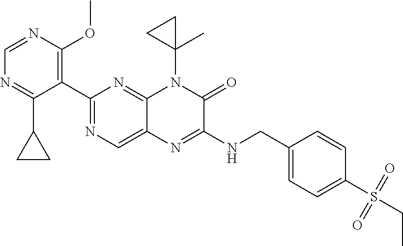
C1=NC(OC)=C(C2=NC=C3C(=N2)N(C2(C)CC2)C(=O)C(NCC2=CC=C(S(CC)(=O)=O)C=C2)=N3)C(C2CC2)=N1
